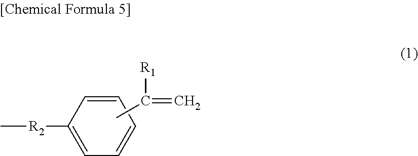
C1=CC=CC=C1[R2]C.CC([R1])=C
